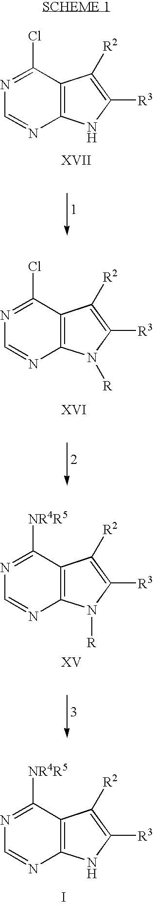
N1=C(Cl)C2=C(N=C1)NC([R3])=C2[R2].N1=C(Cl)C2=C(N=C1)N([R])C([R3])=C2[R2].N1=C([NR4R5])C2=C(N=C1)N([R])C([R3])=C2[R2].N1=C([NR4R5])C2=C(N=C1)NC([R3])=C2[R2].I
